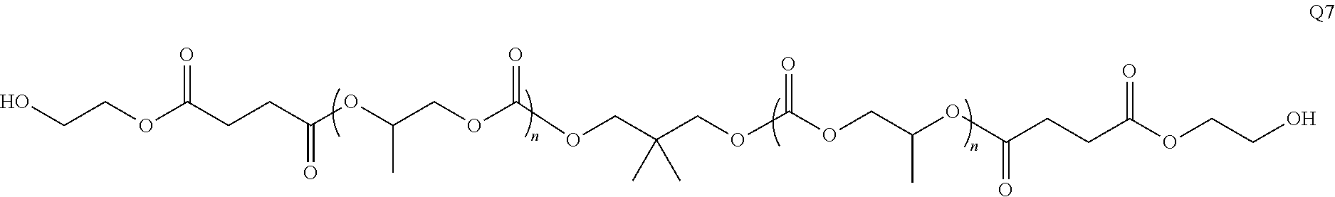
O(C(COC(OCC(COC(OCC(OC(=O)CCC(=O)OCCO)C)=O)(C)C)=O)C)C(=O)CCC(=O)OCCO
